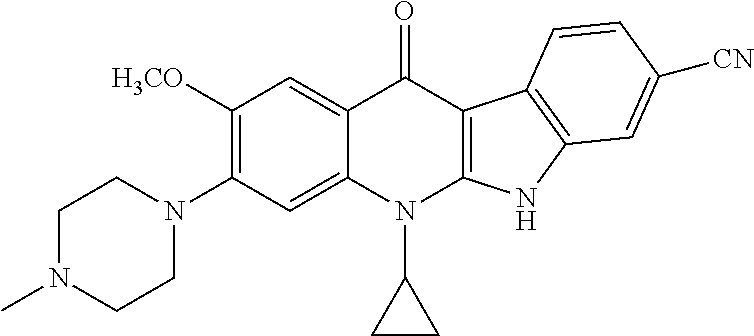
C1([H3CO])=C(N2CCN(C)CC2)C=C2C(=C1)C(=O)C1=C(N2C2CC2)NC2=C1C=CC([CN])=C2
